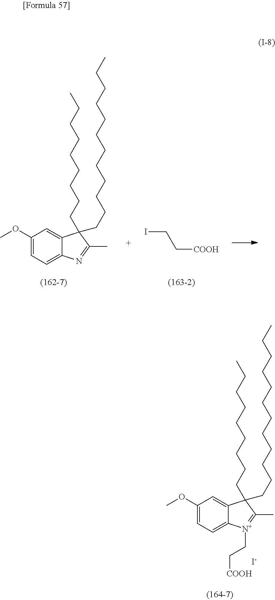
ICC[COOH].C12=CC(OC)=CC=C1N=C(C)C2(CCCCCCCCC)CCCCCCCCCCCC.C12=CC(OC)=CC=C1[N+](CC[COOH])=C(C)C2(CCCCCCCCC)CCCCCCCCCCCC.[I-]
